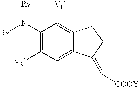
C1(N([Rz])[Ry])=C([V2])C=C2C(=C1[V1])CCC2=C[COOY]
